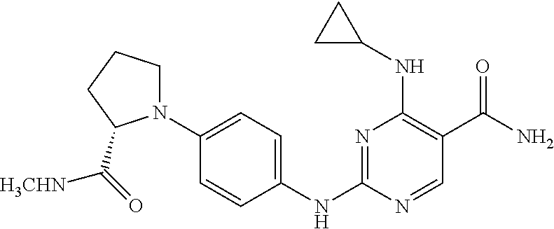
N1=C(NC2=CC=C(N3CCCC3C(=O)[H3CHN])C=C2)N=CC(C(N)=O)=C1NC1CC1
